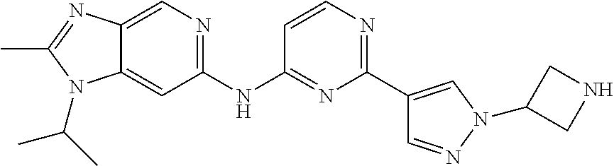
C1(NC2=NC(C3=CN(C4CNC4)N=C3)=NC=C2)=NC=C2C(=C1)N(C(C)C)C(C)=N2
